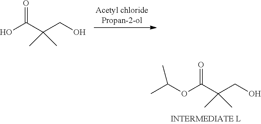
O(C(C(CO)(C)C)=O)C(C)C.OC(C(CO)(C)C)=O
